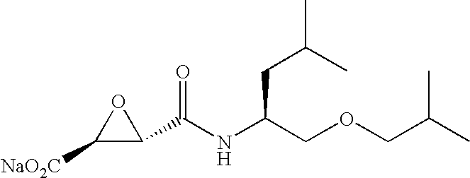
C1(C(NC(COCC(C)C)CC(C)C)=O)OC1[NaO2C]
